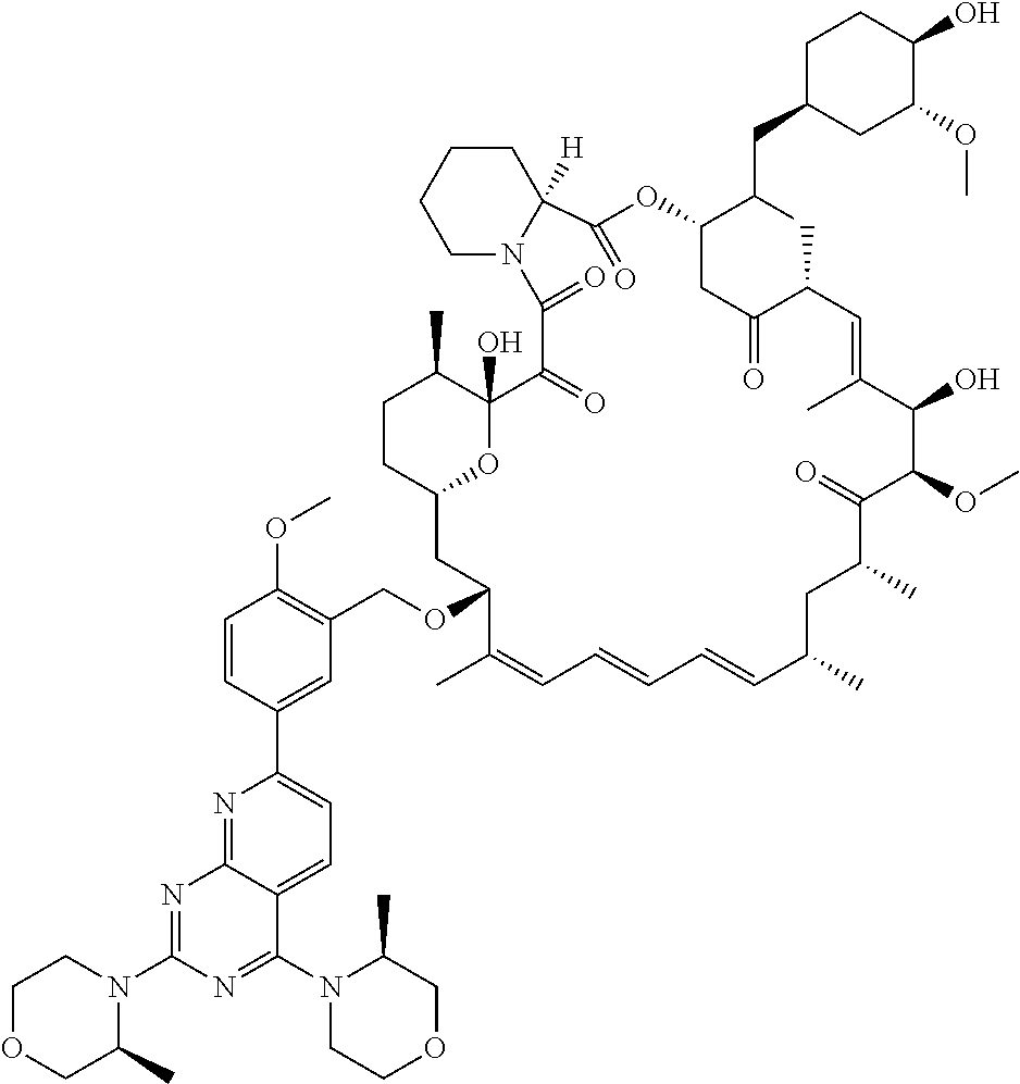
CC1C2(O)C(=O)C(=O)N3CCCCC3([H])C(=O)OC(C(CC3CC(OC)C(O)CC3)C)CC(=O)C(C)C=C(C)C(O)C(OC)C(=O)C(C)CC(C)C=CC=CC=C(C)C(OCC3=C(OC)C=CC(C4=CC=C5C(=N4)N=C(N4CCOCC4C)N=C5N4CCOCC4C)=C3)CC(O2)CC1
